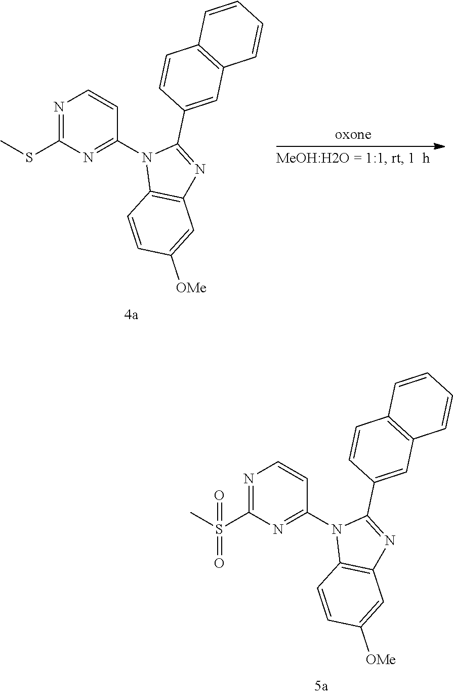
N1=C(S(C)(=O)=O)N=C(N2C3=C(N=C2C2=CC4=C(C=C2)C=CC=C4)C=C([OMe])C=C3)C=C1.N1=C(SC)N=C(N2C3=C(N=C2C2=CC4=C(C=C2)C=CC=C4)C=C([OMe])C=C3)C=C1
